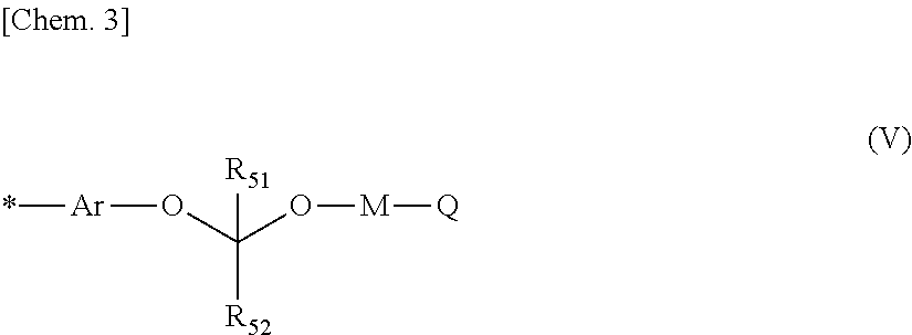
C([R52])(O[Ar]*)(O[M][Q])[R51]
